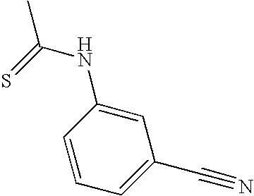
C1=CC=C(C#N)C=C1NC(C)=S
